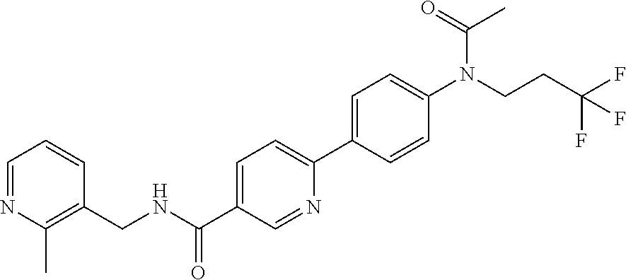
N1=CC=CC(CNC(C2=CC=C(C3=CC=C(N(C(=O)C)CCC(F)(F)F)C=C3)N=C2)=O)=C1C
